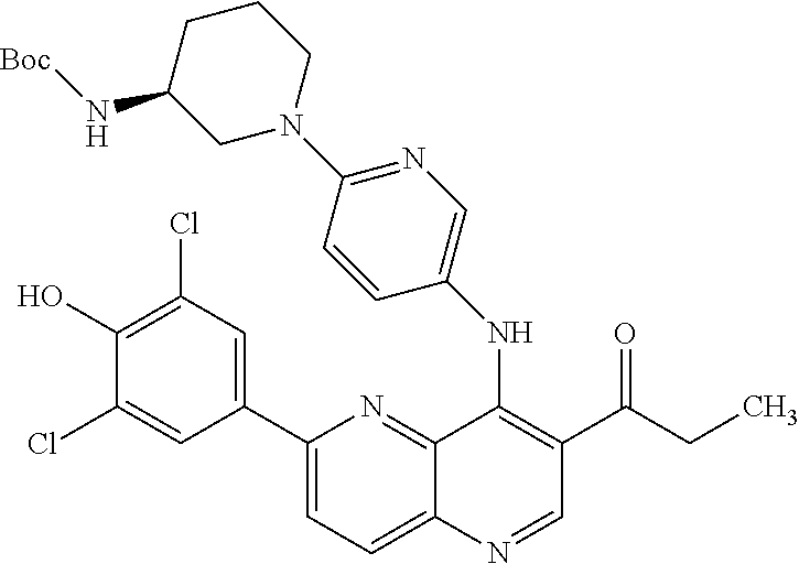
C1(C2=CC(Cl)=C(O)C(Cl)=C2)=CC=C2C(=N1)C(NC1=CN=C(N3CCCC(N[Boc])C3)C=C1)=C(C(CC)=O)C=N2
